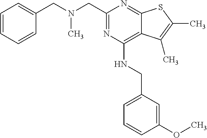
C1=CC=CC(CN(CC2=NC(NCC3=CC=CC(OC)=C3)=C3C(=N2)SC(C)=C3C)C)=C1
